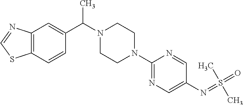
C12=C(C=CC(C(N3CCN(C4=NC=C(N=S(=O)(C)C)C=N4)CC3)C)=C1)SC=N2
